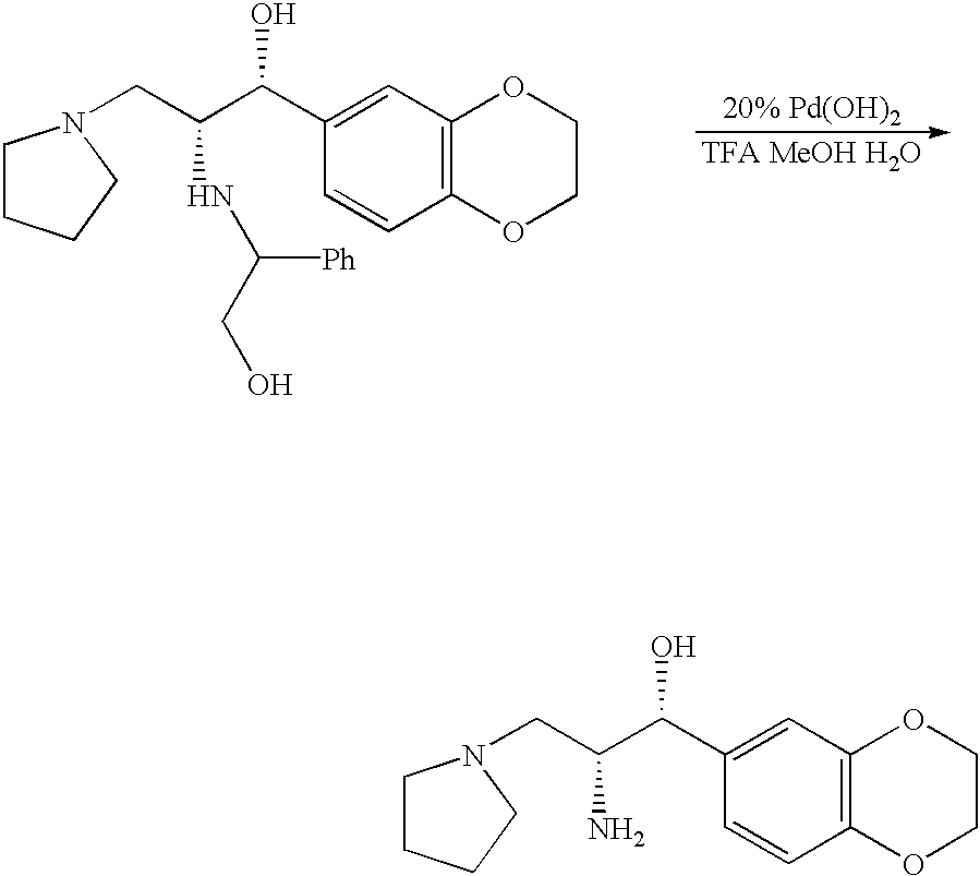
C1CCCN1CC(C(C1=CC2=C(C=C1)OCCO2)O)N.C1CCCN1CC(C(C1=CC2=C(C=C1)OCCO2)O)NC(CO)[Ph].[20% Pd(OH)2].[TFA MeOH H2O]
